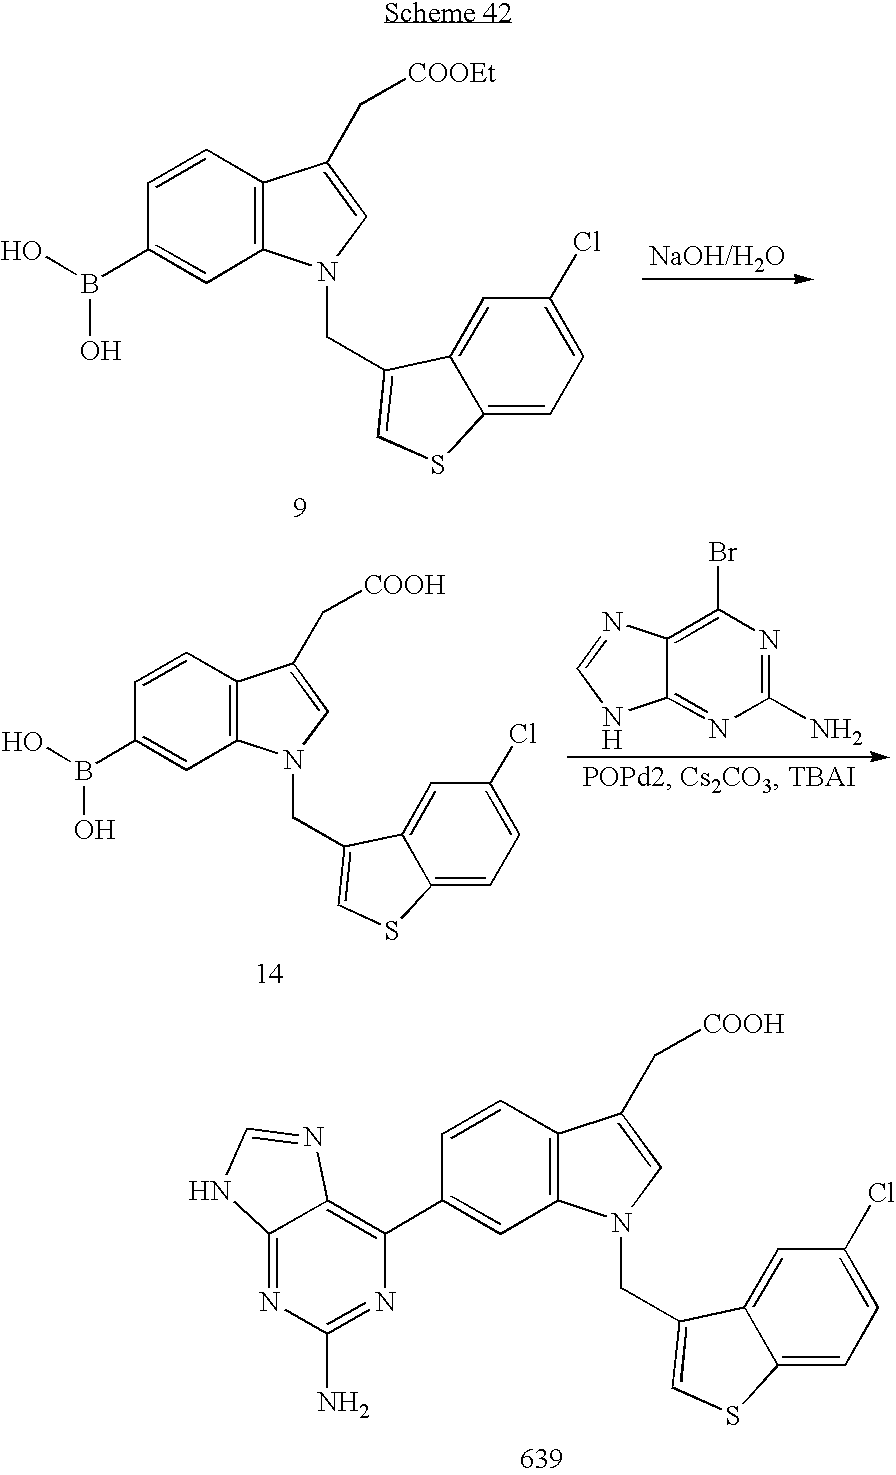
C12=C(C=CC(B(O)O)=C1)C(C[COOEt])=CN2CC1=CSC2=CC=C(Cl)C=C21.C12=C(C=CC(B(O)O)=C1)C(C[COOH])=CN2CC1=CSC2=CC=C(Cl)C=C21.C1(N)=NC(Br)=C2C(=N1)NC=N2.C12=C(C=CC(C3=C4C(=NC(N)=N3)NC=N4)=C1)C(C[COOH])=CN2CC1=CSC2=CC=C(Cl)C=C21
